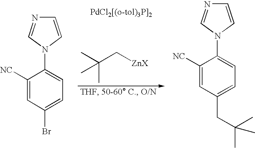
CC(C[ZnX])(C)C.C1([NC])=CC(CC(C)(C)C)=CC=C1N1C=NC=C1.C1([NC])=CC(Br)=CC=C1N1C=NC=C1
